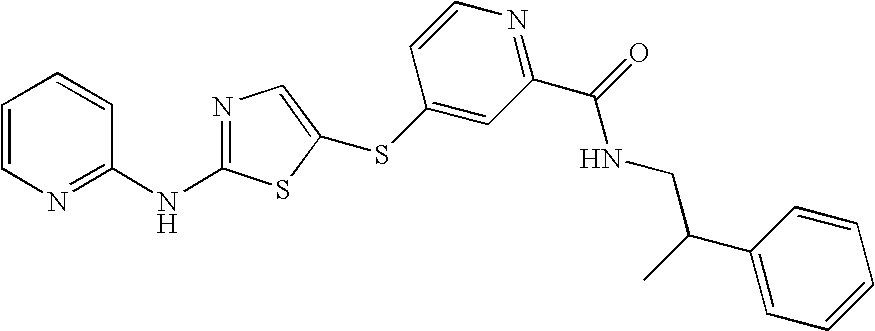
C1=CN=C(NC2=NC=C(SC3=CC(C(=O)NCC(C4=CC=CC=C4)C)=NC=C3)S2)C=C1
